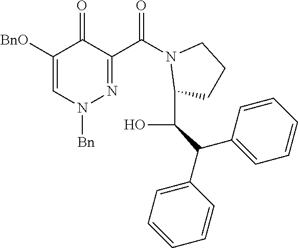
N1([Bn])C=C([BnO])C(=O)C(C(N2C(C(O)C(C3=CC=CC=C3)C3=CC=CC=C3)CCC2)=O)=N1
